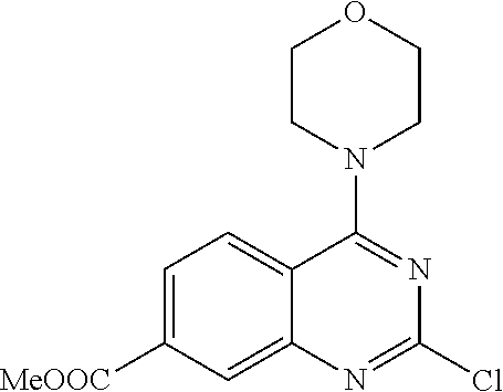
C1=C([MeOOC])C=C2C(=C1)C(N1CCOCC1)=NC(Cl)=N2
